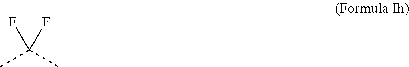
C(C)(C)(F)F
